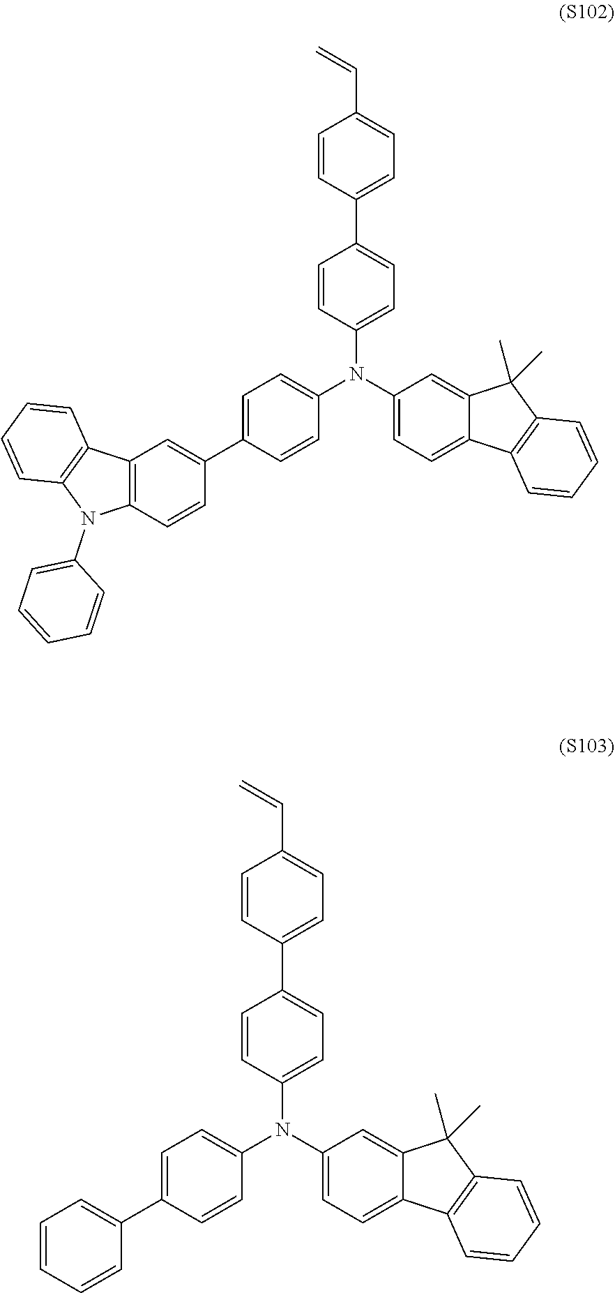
C1=CC(C2=CC=C(N(C3=CC=C4C(=C3)C(C)(C)C3=C4C=CC=C3)C3=CC=C(C4=CC5=C(C=C4)N(C4=CC=CC=C4)C4=C5C=CC=C4)C=C3)C=C2)=CC=C1C=C.C1=CC(C2=CC=C(N(C3=CC=C4C(=C3)C(C)(C)C3=C4C=CC=C3)C3=CC=C(C4=CC=CC=C4)C=C3)C=C2)=CC=C1C=C
